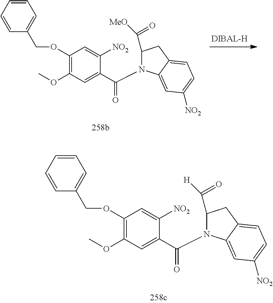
C1=CC=CC(COC2=C(OC)C=C(C(=O)N3C(C([MeO])=O)CC4=CC=C([NO2])C=C34)C([NO2])=C2)=C1.C1=CC=CC(COC2=C(OC)C=C(C(=O)N3C(C([H])=O)CC4=CC=C([NO2])C=C34)C([NO2])=C2)=C1
